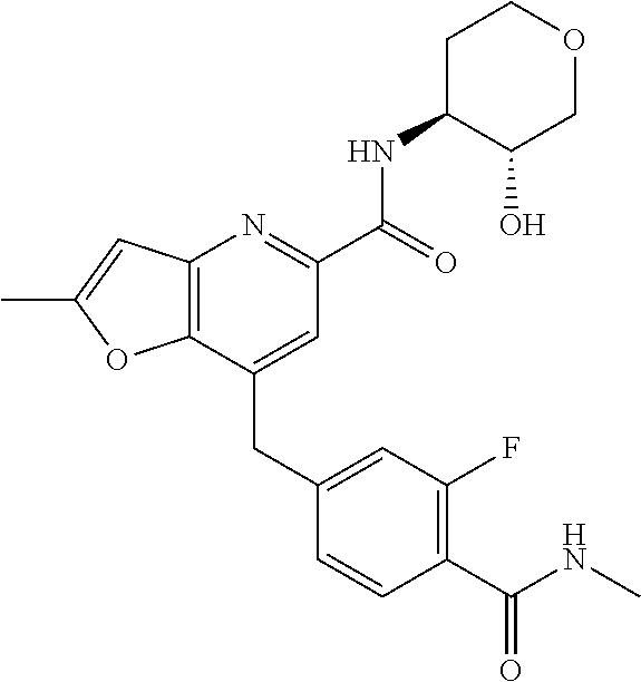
C12=C(C=C(C)O1)N=C(C(NC1C(O)COCC1)=O)C=C2CC1=CC(F)=C(C(=O)NC)C=C1
